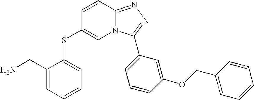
N12C=C(SC3=CC=CC=C3CN)C=CC1=NN=C2C1=CC=CC(OCC2=CC=CC=C2)=C1
